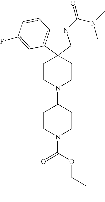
C12(CCN(C3CCN(C(=O)OCCC)CC3)CC1)CN(C(N(C)C)=O)C1=C2C=C(F)C=C1
